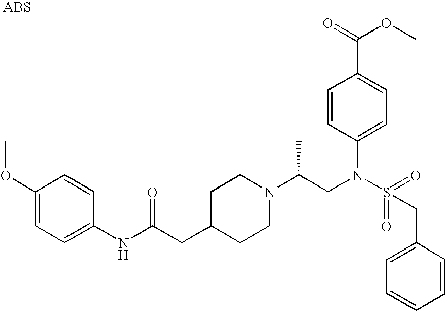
C1(OC)=CC=C(NC(CC2CCN(C(CN(S(=O)(=O)CC3=CC=CC=C3)C3=CC=C(C(=O)OC)C=C3)C)CC2)=O)C=C1
